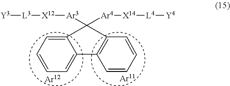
[Y3][L3][X12]:[Ar3]c1([Ar4]:[X14][L4][Y4])C2=CC=CC=C2C2=C1C=CC=C2
